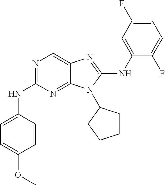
N1(C2CCCC2)C(NC2=CC(F)=CC=C2F)=NC2=CN=C(NC3=CC=C(OC)C=C3)N=C12
